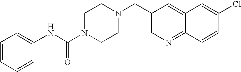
C1=CC=CC(NC(N2CCN(CC3=CN=C4C(=C3)C=C(Cl)C=C4)CC2)=O)=C1
